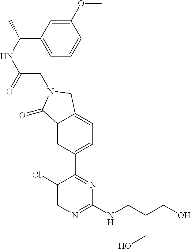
C1(Cl)=CN=C(NCC(CO)CO)N=C1C1=CC=C2C(=C1)C(=O)N(CC(NC(C)C1=CC=CC(OC)=C1)=O)C2
